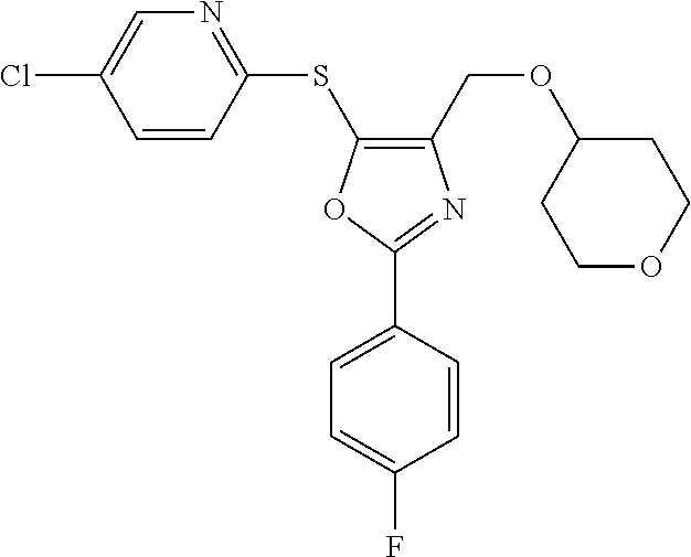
C1(COC2CCOCC2)=C(SC2=NC=C(Cl)C=C2)OC(C2=CC=C(F)C=C2)=N1
